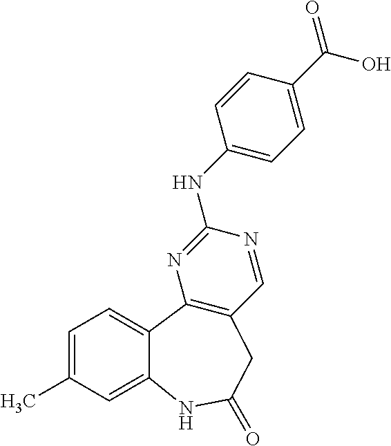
C1(NC2=CC=C(C(O)=O)C=C2)=NC2=C(C=N1)CC(=O)NC1=CC(C)=CC=C21
